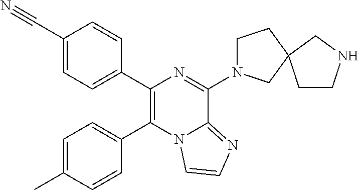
C1(C#N)=CC=C(C2=C(C3=CC=C(C)C=C3)N3C(=NC=C3)C(N3CCC4(C3)CCNC4)=N2)C=C1
